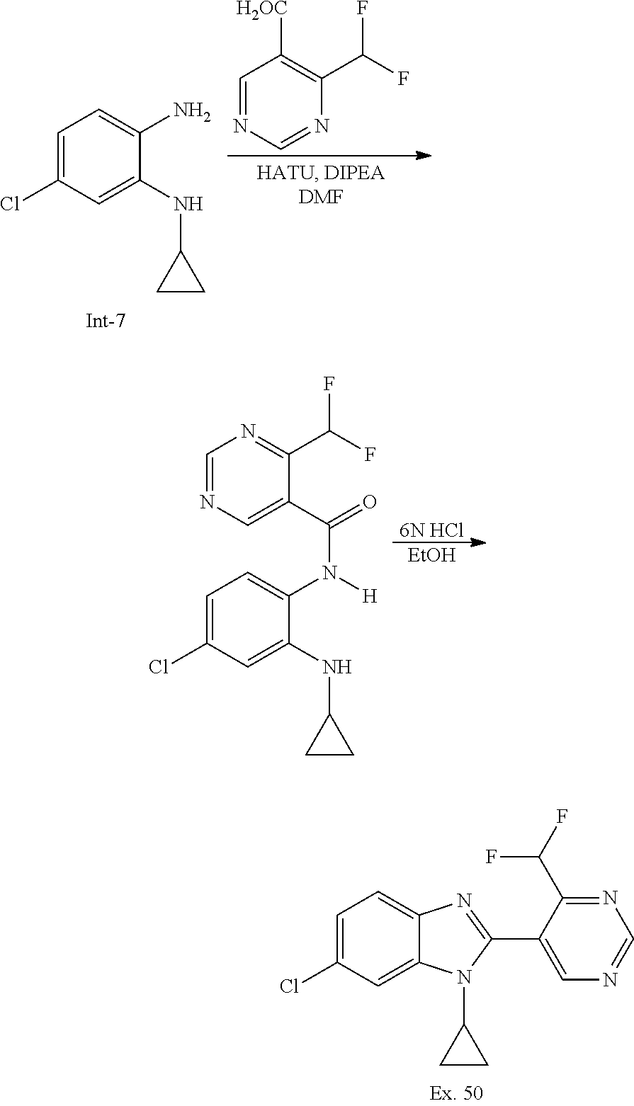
C1=C(Cl)C=C(NC2CC2)C(N)=C1.C1=NC=NC(C(F)F)=C1[H2OC].C1=C(Cl)C=C(NC2CC2)C(N([H])C(=O)C2=CN=CN=C2C(F)F)=C1.[EtOH].[6N HCl].C1=C(Cl)C=C2C(=C1)N=C(C1=CN=CN=C1C(F)F)N2C1CC1
